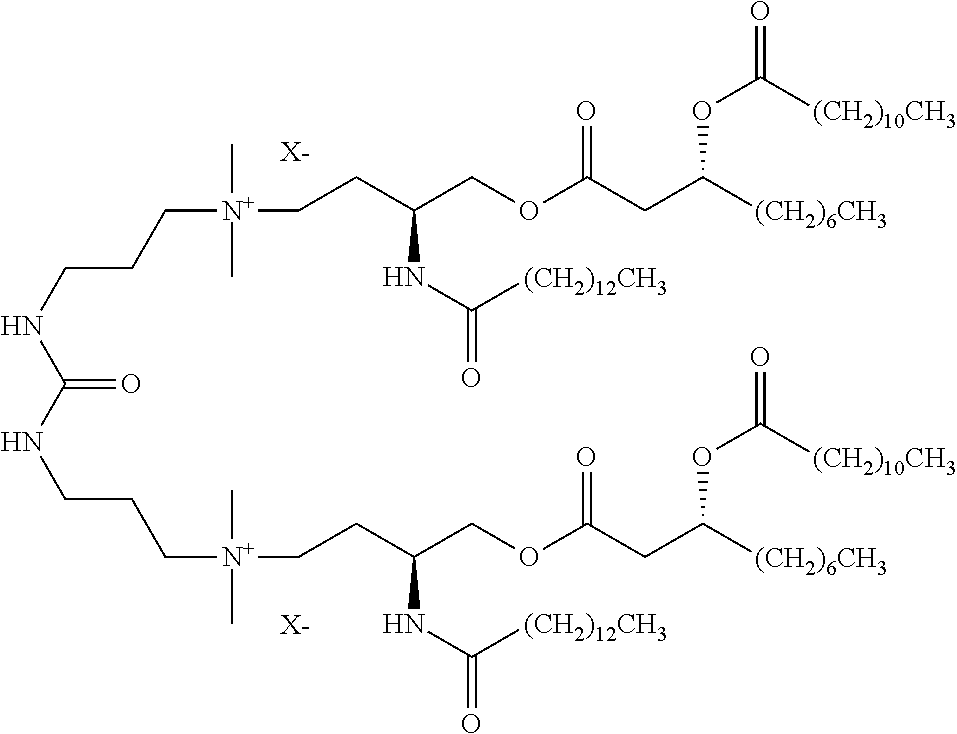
C(NCCC[N+](CCC(COC(CC([(CH2)6CH3])OC(=O)[(CH2)10CH3])=O)NC(=O)[(CH2)12CH3])(C)C)(=O)NCCC[N+](CCC(COC(CC([(CH2)6CH3])OC(=O)[(CH2)10CH3])=O)NC(=O)[(CH2)12CH3])(C)C.[X-].[X-]
